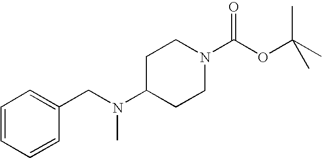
C1=CC=CC(CN(C)C2CCN(C(OC(C)(C)C)=O)CC2)=C1
